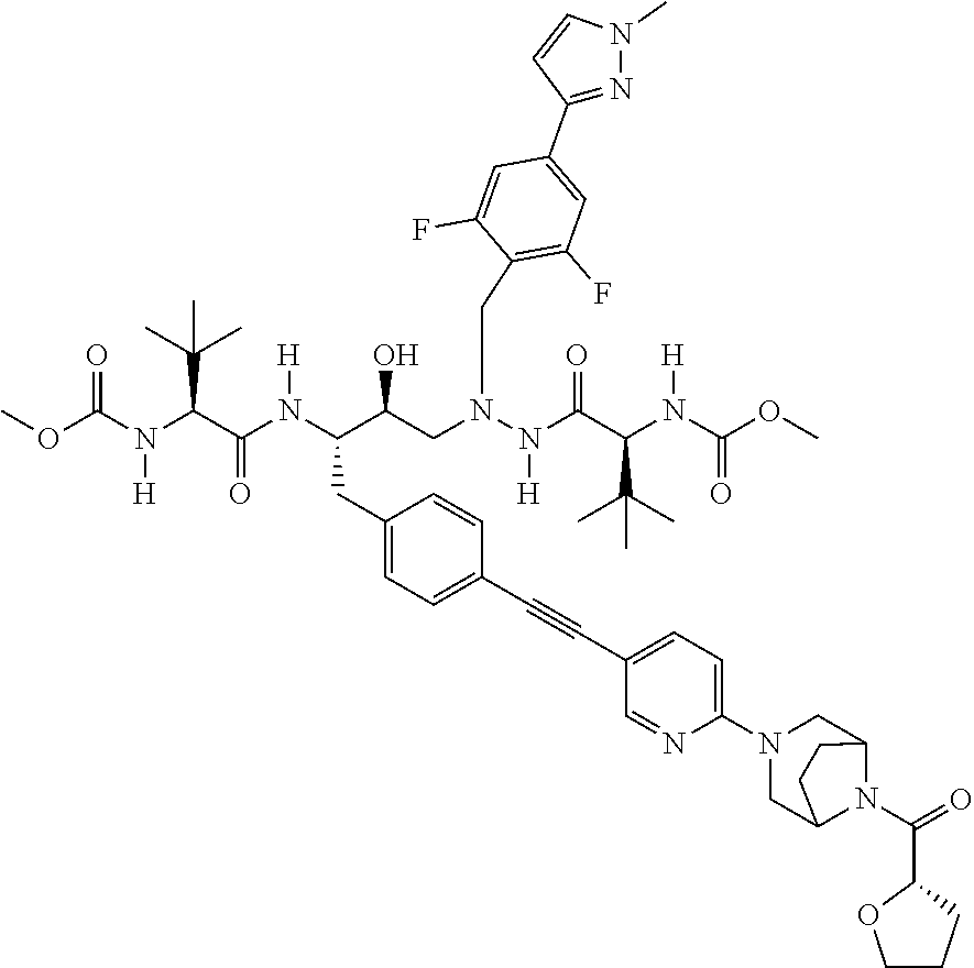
O(C(N(C(C(N(C(C(CN(N(C(C(N(C(OC)=O)[H])C(C)(C)C)=O)[H])CC1=C(F)C=C(C2=NN(C)C=C2)C=C1F)O)CC1=CC=C(C#CC2=CC=C(N3CC4N(C(=O)C5CCCO5)C(C3)CC4)N=C2)C=C1)[H])=O)C(C)(C)C)[H])=O)C
